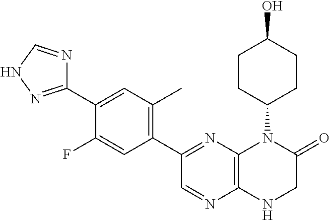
C1(C2=NC3=C(N=C2)NCC(=O)N3C2CCC(O)CC2)=C(C)C=C(C2=NNC=N2)C(F)=C1
